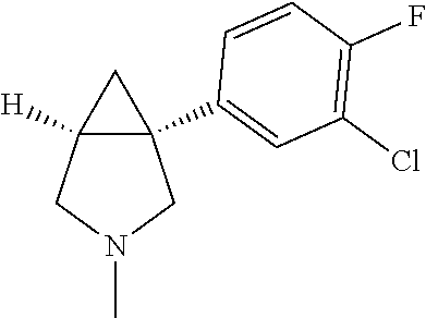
C12([H])C(C3=CC(Cl)=C(F)C=C3)(CN(C)C1)C2
